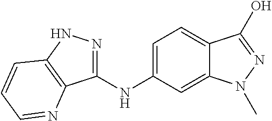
C1(NC2=CC=C3C(=C2)N(C)N=C3O)=NNC2=C1N=CC=C2
